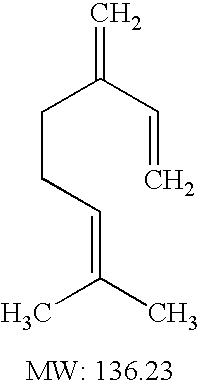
C(CC=C(C)C)C(C=C)=C
